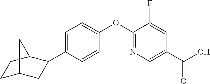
C1=C(C2CC3CCC2C3)C=CC(OC2=NC=C(C(O)=O)C=C2F)=C1
